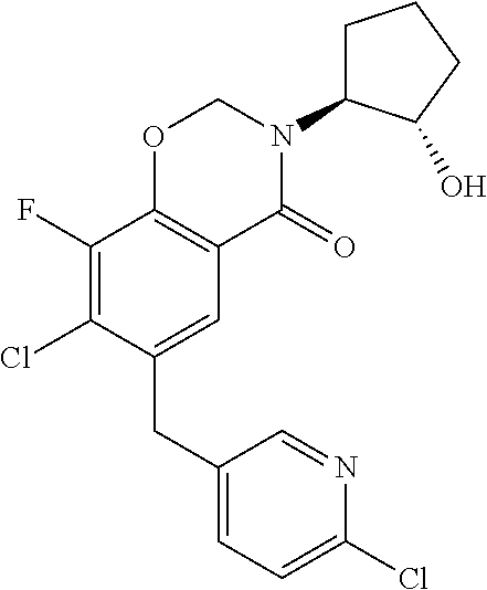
C1(CC2=CC3=C(C(F)=C2Cl)OCN(C2CCCC2O)C3=O)=CC=C(Cl)N=C1
